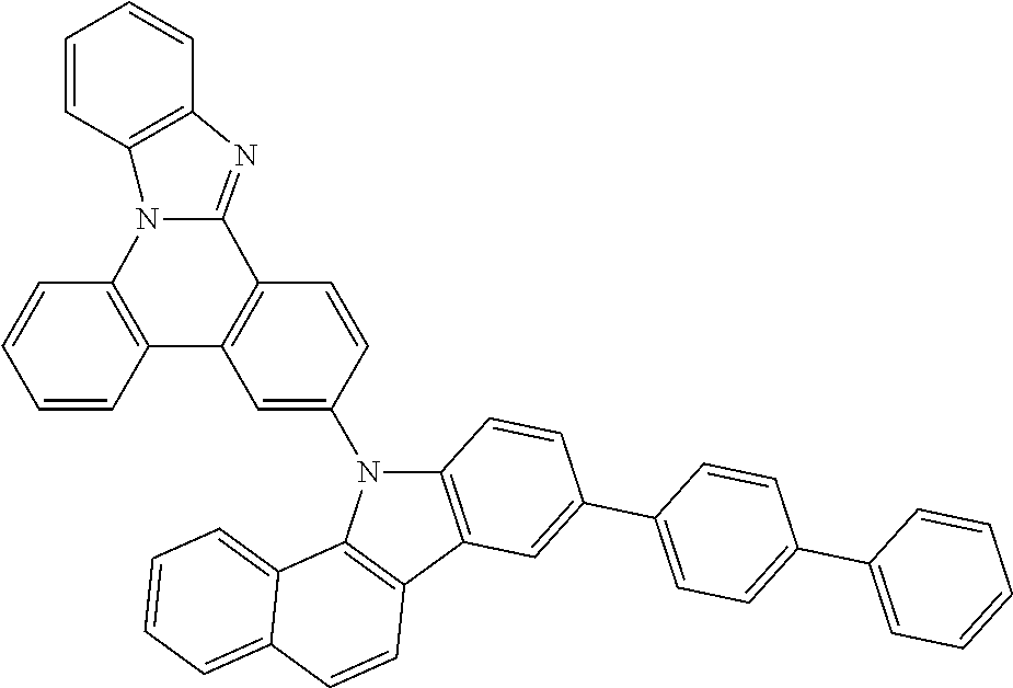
C1=CC2=C(C=C1)N1C(=NC3=C1C=CC=C3)C1=C2C=C(N2C3=C(C4=C2C2=CC=CC=C2C=C4)C=C(C2=CC=C(C4=CC=CC=C4)C=C2)C=C3)C=C1
